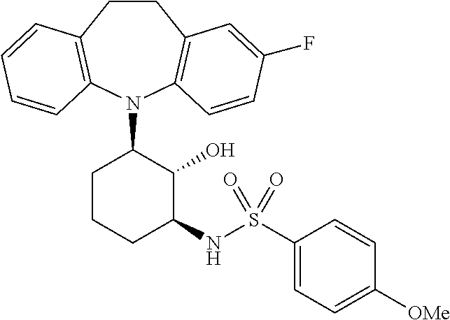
C1CC2=C(N(C3CCCC(NS(C4=CC=C([OMe])C=C4)(=O)=O)C3O)C3=C1C=C(F)C=C3)C=CC=C2
